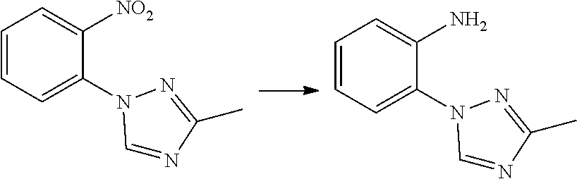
C1=CC=C(N2C=NC(C)=N2)C([NO2])=C1.C1=CC=C(N2C=NC(C)=N2)C(N)=C1
